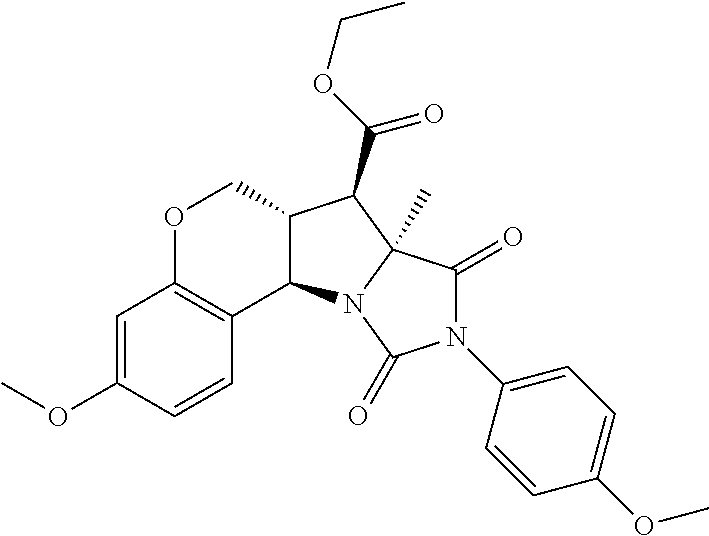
C1=C(OC)C=CC2=C1OCC1C2N2C(C)(C1C(OCC)=O)C(=O)N(C1=CC=C(OC)C=C1)C2=O
